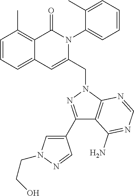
C1=CC=C2C(=C1C)C(=O)N(C1=CC=CC=C1C)C(CN1C3=C(C(N)=NC=N3)C(C3=CN(CCO)N=C3)=N1)=C2
